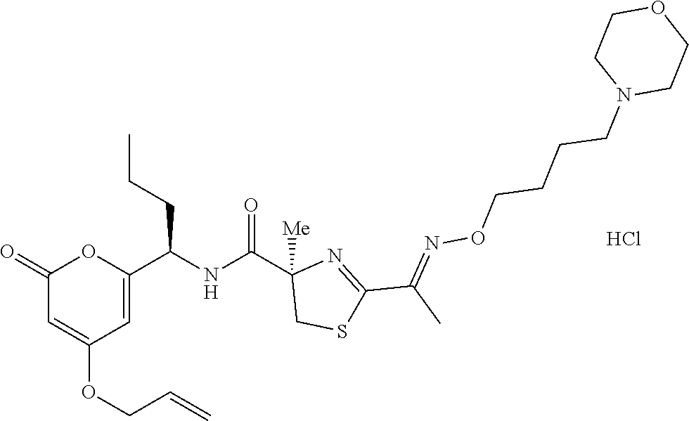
C1(=O)C=C(OCC=C)C=C(C(NC(C2([Me])CSC(C(C)=NOCCCCN3CCOCC3)=N2)=O)CCC)O1.Cl
